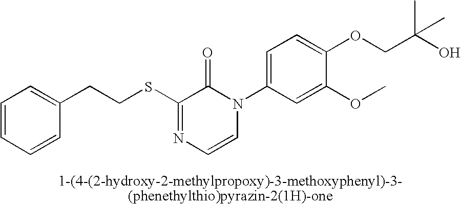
C(SC1=NC=CN(C2=CC=C(OCC(O)(C)C)C(OC)=C2)C1=O)CC1=CC=CC=C1
